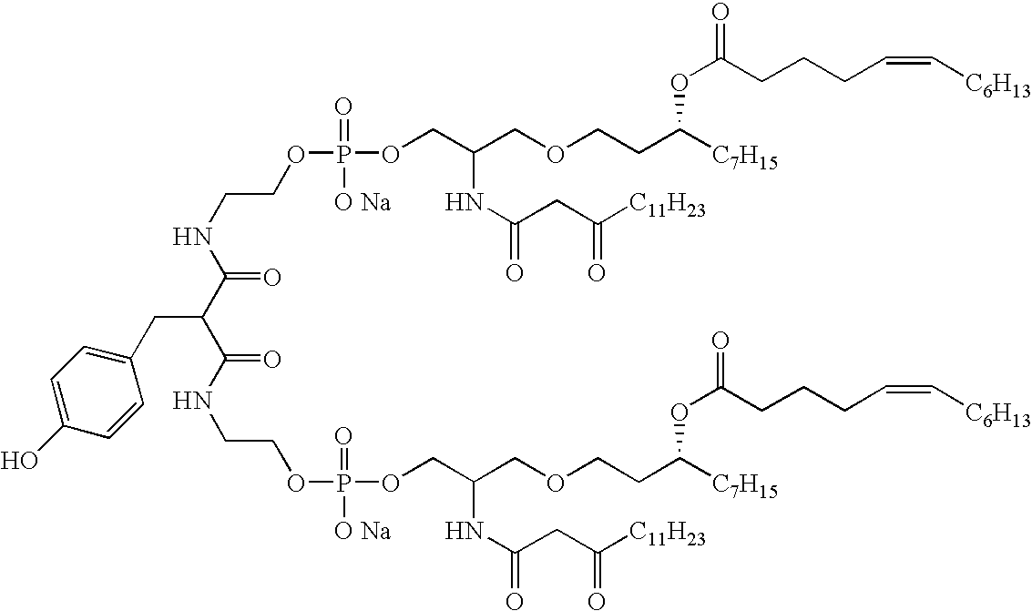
C(NC(C(C(NCCOP([O Na])(=O)OCC(COCCC([C7H15])OC(CCCC=C[C6H13])=O)NC(=O)CC([C11H23])=O)=O)CC1=CC=C(O)C=C1)=O)COP(=O)([O Na])OCC(COCCC([C7H15])OC(=O)CCCC=C[C6H13])NC(CC([C11H23])=O)=O
